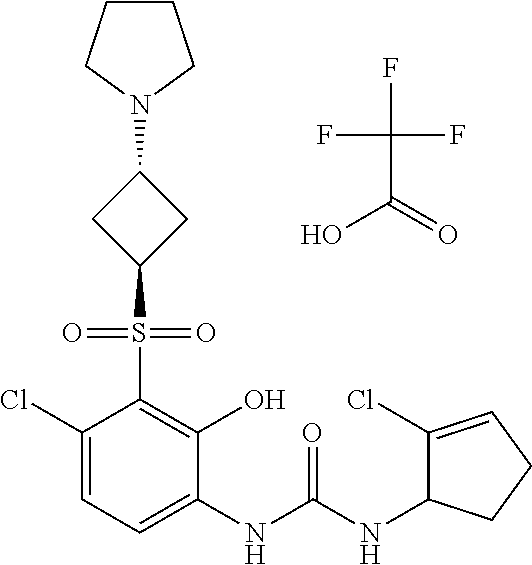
C1(Cl)=CC=C(NC(NC2C(Cl)=CCC2)=O)C(O)=C1S(=O)(=O)C1CC(N2CCCC2)C1.FC(F)(F)C(=O)O
